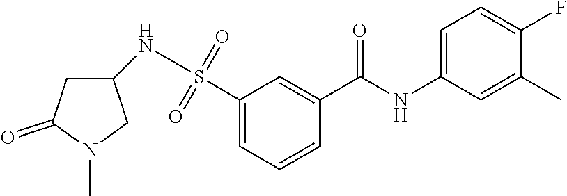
C1(S(=O)(=O)NC2CC(=O)N(C)C2)=CC=CC(C(NC2=CC=C(F)C(C)=C2)=O)=C1
